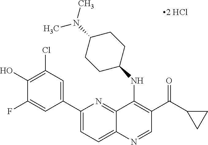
C1(C2=CC(Cl)=C(O)C(F)=C2)=CC=C2C(=N1)C(NC1CCC(N(C)C)CC1)=C(C(=O)C1CC1)C=N2
